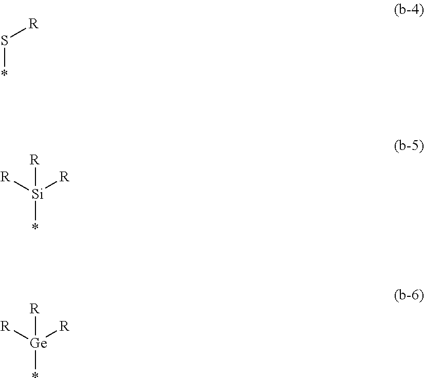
[R][Si](*)([R])[R].S(*)[R].[R][Ge](*)([R])[R]
